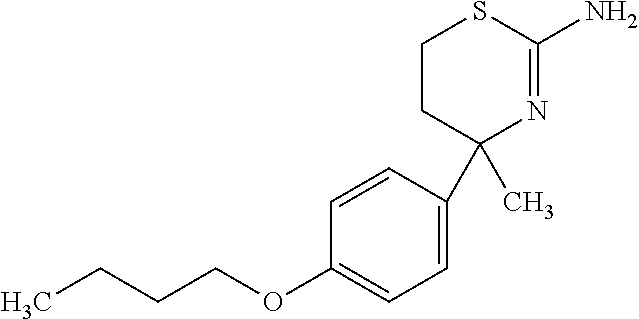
C1CC(C)(C2=CC=C(OCCCC)C=C2)N=C(N)S1
